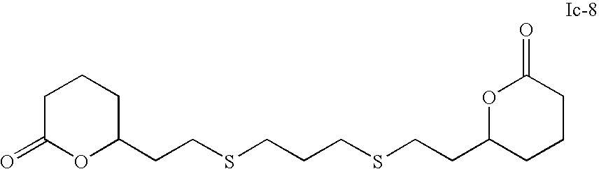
C1(CCSCCCSCCC2CCCC(=O)O2)CCCC(=O)O1
